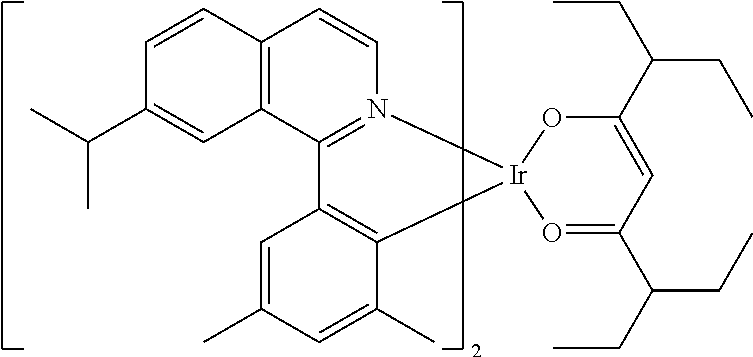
C12=C(C3=N(C=C1)[Ir]1(C4=C3C=C(C)C=C4C)O=C(C(CC)CC)C=C(C(CC)CC)O1)C=C(C(C)C)C=C2
